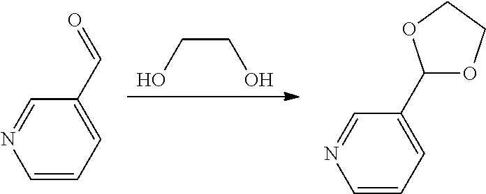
OCCO.C1=CC=C(C2OCCO2)C=N1.C1=CC=C(C=O)C=N1
